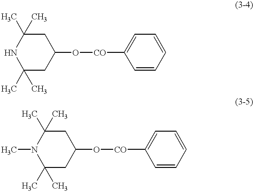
C1(C)(C)NC(C)(C)CC(O[CO]C2=CC=CC=C2)C1.C1(C)(C)N(C)C(C)(C)CC(O[CO]C2=CC=CC=C2)C1
